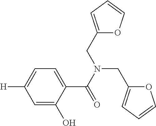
C1=C(O)C(C(N(CC2=CC=CO2)CC2=CC=CO2)=O)=CC=C1[H]
